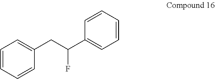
C1=CC=CC(CC(F)C2=CC=CC=C2)=C1
